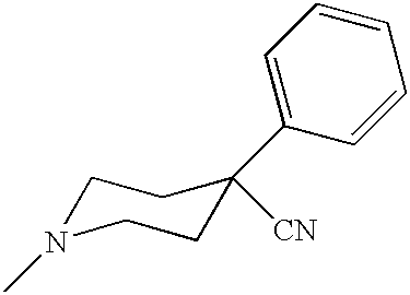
C1N(C)CCC([CN])(C2=CC=CC=C2)C1
